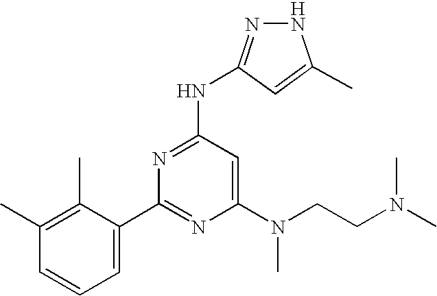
[H].C1=CC(C)=C(C)C(C2=NC(N(CCN(C)C)C)=CC(NC3=NNC(C)=C3)=N2)=C1
